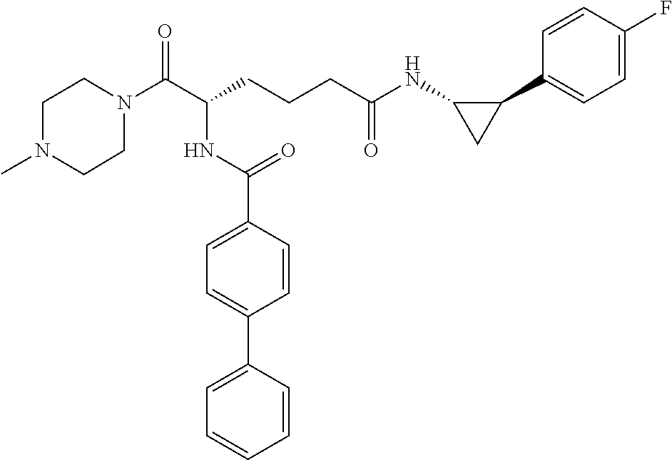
C1N(C(C(CCCC(NC2CC2C2=CC=C(F)C=C2)=O)NC(C2=CC=C(C3=CC=CC=C3)C=C2)=O)=O)CCN(C)C1
